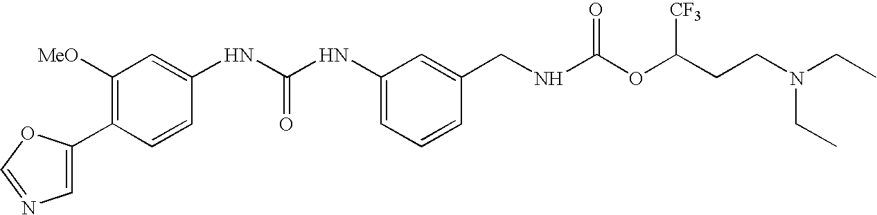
C1(C2=C([MeO])C=C(NC(NC3=CC=CC(CNC(OC(CCN(CC)CC)[CF3])=O)=C3)=O)C=C2)=CN=CO1
